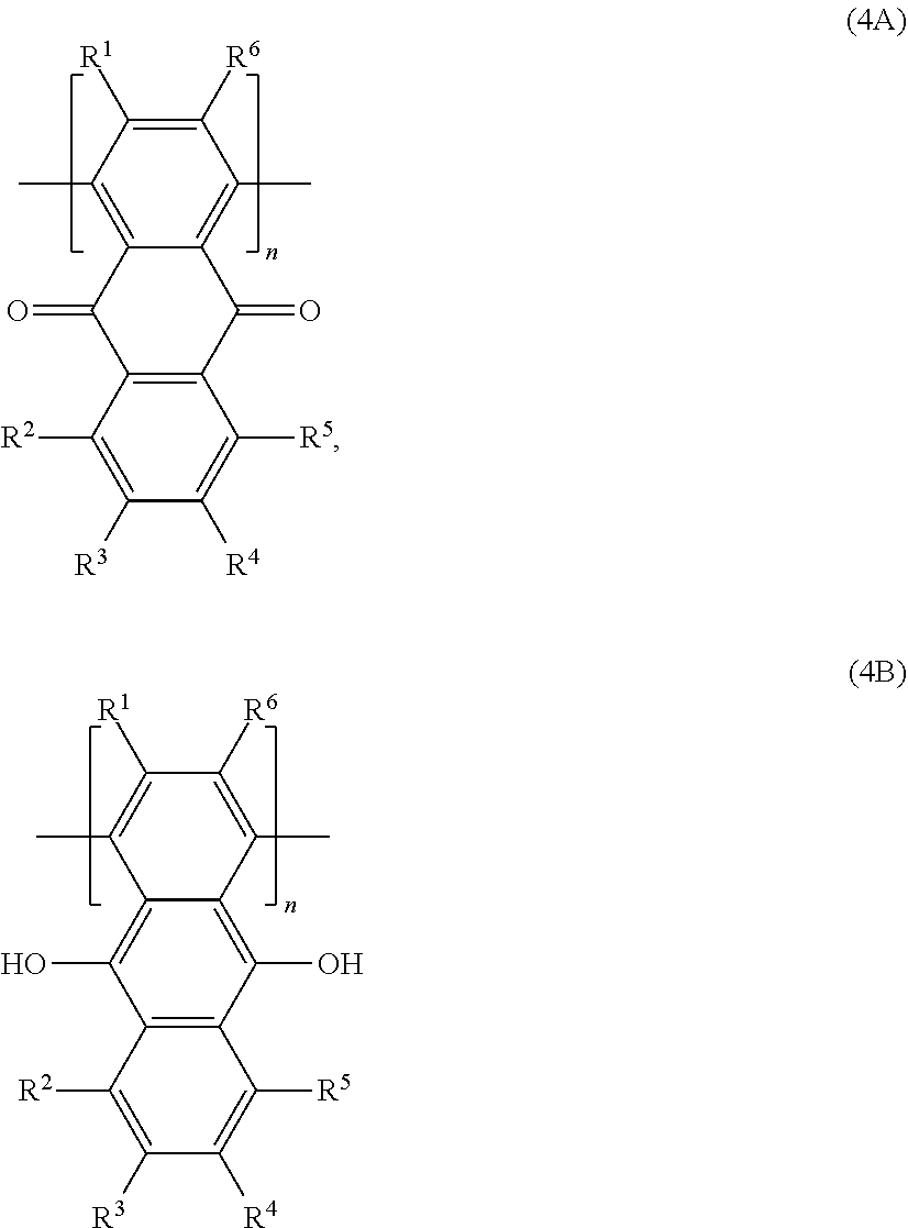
C1([R6])=C([R1])C(C)=C2C(=C1C)C(=O)C1=C(C2=O)C([R2])=C([R3])C([R4])=C1[R5].C1([R6])=C(C)C2=C(O)C3=C(C(O)=C2C(C)=C1[R1])C([R2])=C([R3])C([R4])=C3[R5]
